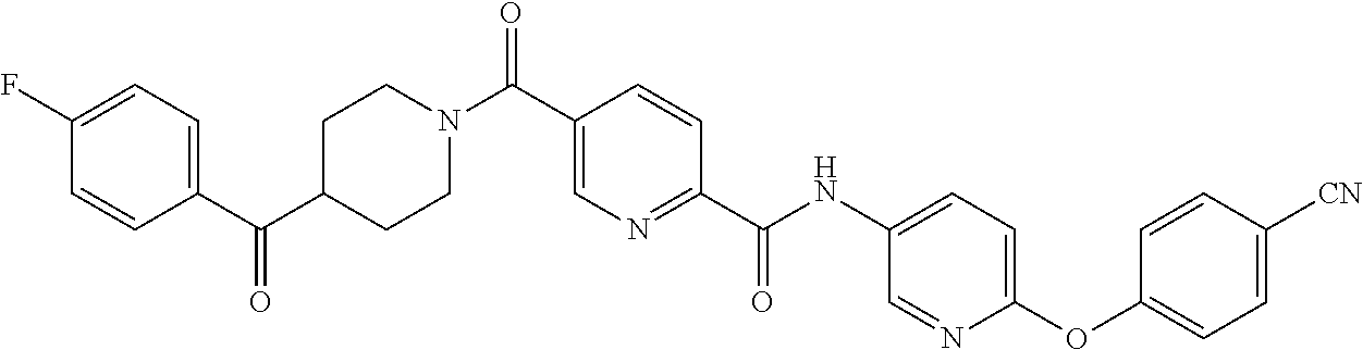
C(C1=CN=C(C(NC2=CC=C(OC3=CC=C([CN])C=C3)N=C2)=O)C=C1)(N1CCC(C(C2=CC=C(F)C=C2)=O)CC1)=O
